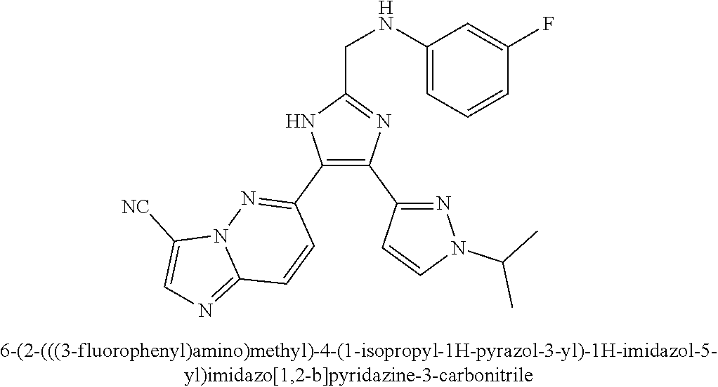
C1(NCC2=NC(C3=NN(C(C)C)C=C3)=C(C3=NN4C(=NC=C4[NC])C=C3)N2)=CC=CC(F)=C1
